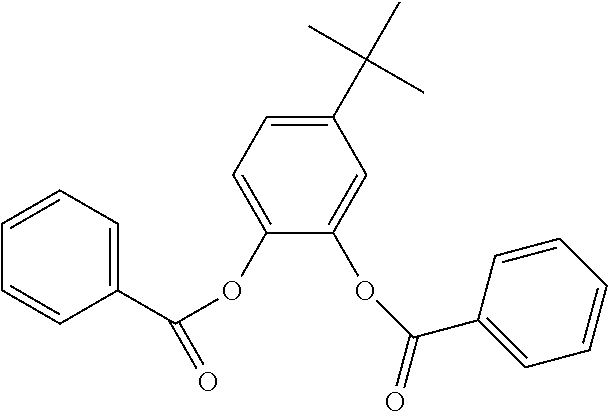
C1(C(C)(C)C)=CC=C(OC(=O)C2=CC=CC=C2)C(OC(=O)C2=CC=CC=C2)=C1
